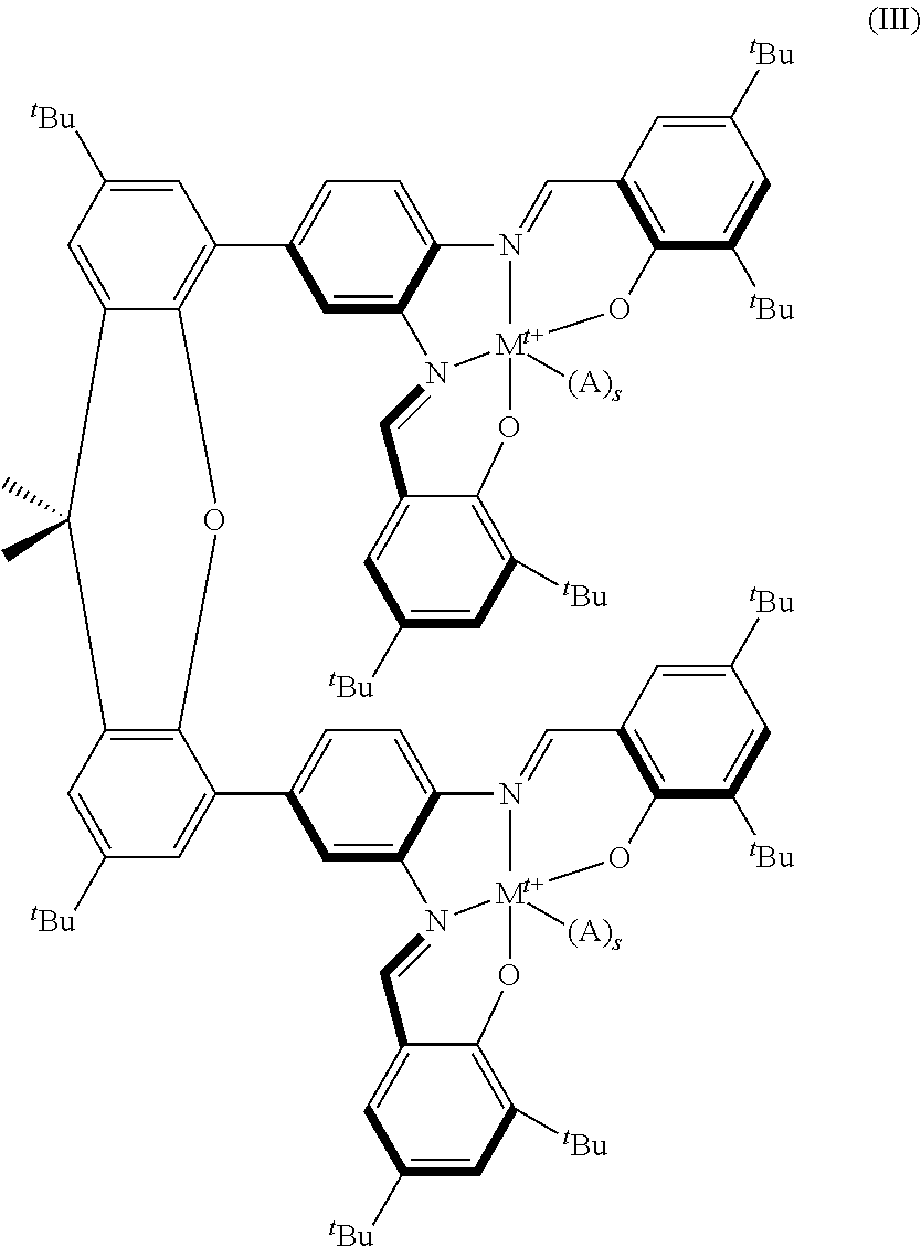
C1=C2C(=C(C3=CC=C4C(=C3)N3=CC5=CC([tBu])=CC([tBu])=C5O[Mt+]35([(A)s])N4=CC3=C(C([tBu])=CC([tBu])=C3)O5)C=C1[tBu])OC1=C(C2(C)C)C=C([tBu])C=C1C1=CC=C2C(=C1)N1=CC3=CC([tBu])=CC([tBu])=C3O[Mt+]13([(A)s])N2=CC1=C(C([tBu])=CC([tBu])=C1)O3
